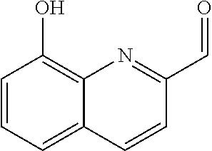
C1=CC=C2C(=C1O)N=C(C=O)C=C2
